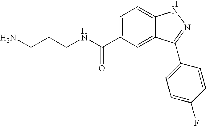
C1(C(NCCCN)=O)=CC=C2C(=C1)C(C1=CC=C(F)C=C1)=NN2
